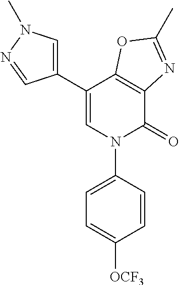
C1(C2=CN(C3=CC=C([OCF3])C=C3)C(=O)C3=C2OC(C)=N3)=CN(C)N=C1
